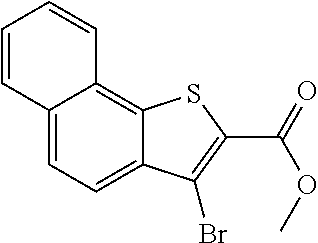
C12=CC=C3C(=C1C=CC=C2)SC(C(OC)=O)=C3Br
